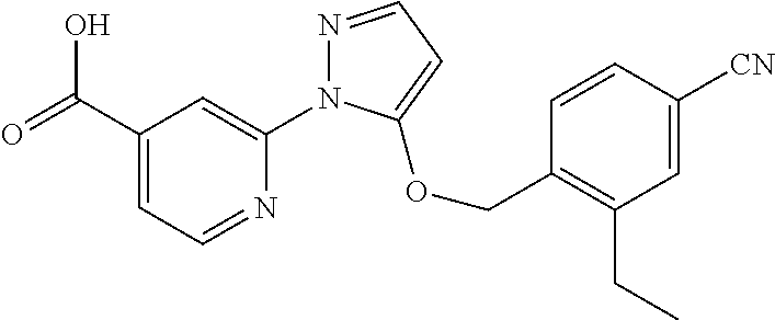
C1(C(=O)O)=CC=NC(N2N=CC=C2OCC2=C(CC)C=C([CN])C=C2)=C1
